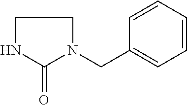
C1NC(=O)N(CC2=CC=CC=C2)C1
